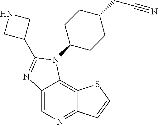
C12=CN=C3C(=C1N(C1CCC(CC#N)CC1)C(C1CNC1)=N2)SC=C3
